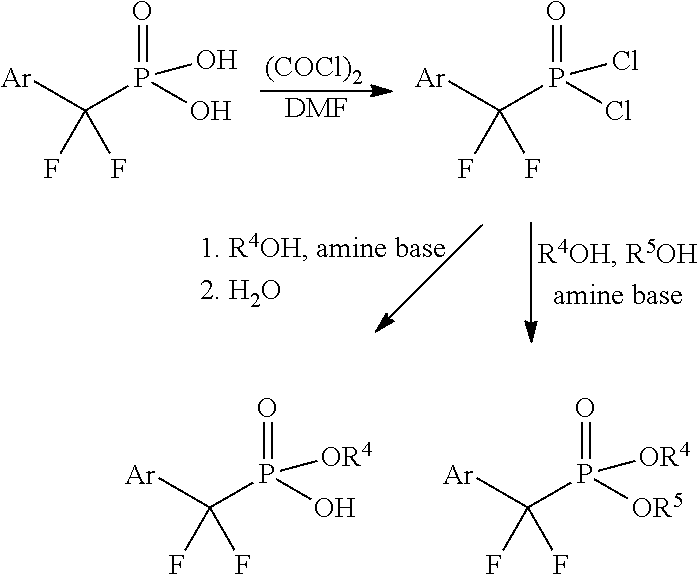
[(COCl)2].[DMF].C(P(=O)(O)O)([Ar])(F)F.C(P(=O)(Cl)Cl)([Ar])(F)F.C(P(=O)([OR5])[OR4])([Ar])(F)F.C(P(=O)(O)[OR4])([Ar])(F)F
